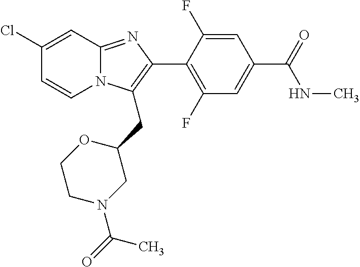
C1(Cl)=CC2=NC(C3=C(F)C=C(C(NC)=O)C=C3F)=C(CC3CN(C(=O)C)CCO3)N2C=C1
